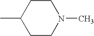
C1CN(C)CCC1C
